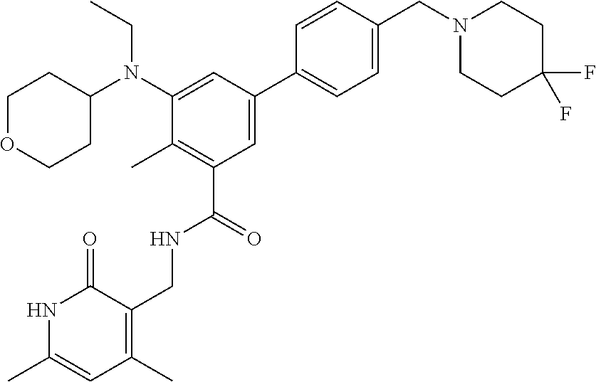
N1C(C)=CC(C)=C(CNC(C2=C(C)C(N(C3CCOCC3)CC)=CC(C3=CC=C(CN4CCC(F)(F)CC4)C=C3)=C2)=O)C1=O
